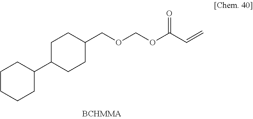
C1CCCC(C2CCC(COCOC(C=C)=O)CC2)C1
